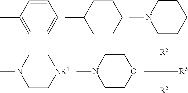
C1=CC(C)=CC=C1.C1CC(C)CCC1.C1CN(C)CCC1.C1CN(C)CC[NR1]1.C1CN(C)CCO1.CC([R5])([R5])[R5]
